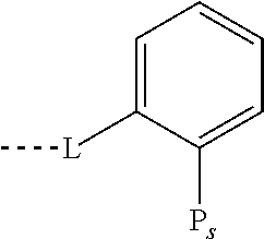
C1=C([L]C)C([Ps])=CC=C1
